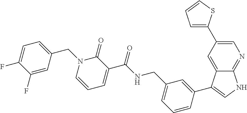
C1(F)=CC(CN2C=CC=C(C(NCC3=CC=CC(C4=CNC5=NC=C(C6=CC=CS6)C=C54)=C3)=O)C2=O)=CC=C1F
